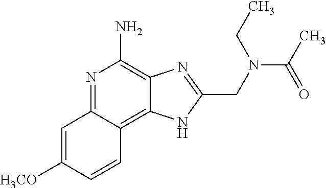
C1=C([H3CO])C=CC2=C3C(=C(N)N=C12)N=C(CN(C(C)=O)CC)N3
